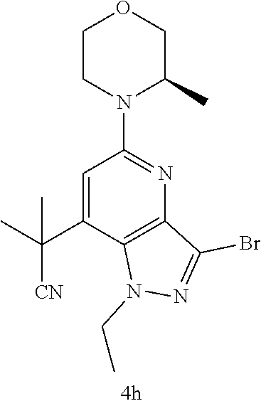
C1=C(C(C)([CN])C)C2=C(N=C1N1C(C)COCC1)C(Br)=NN2CC
